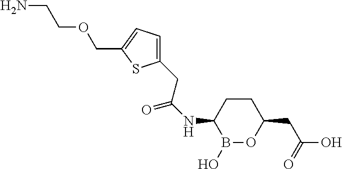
B1(O)OC(CC(O)=O)CCC1NC(=O)CC1=CC=C(COCCN)S1
